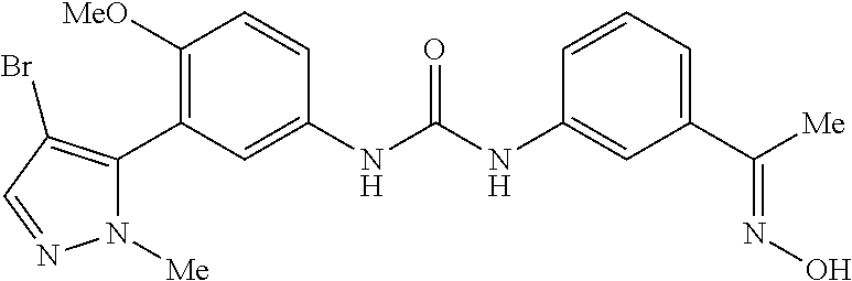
C1([OMe])=C(C2=C(Br)C=NN2[Me])C=C(NC(=O)NC2=CC(C([Me])=NO)=CC=C2)C=C1
